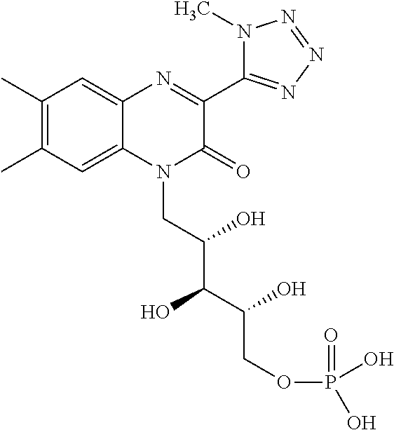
C1(C)=C(C)C=C2C(=C1)N=C(C1=NN=NN1C)C(=O)N2CC(C(C(COP(O)(=O)O)O)O)O
